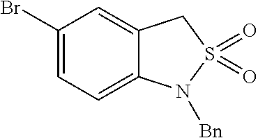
C1(Br)=CC=C2C(=C1)CS(=O)(=O)N2[Bn]
